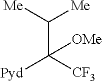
C(C([CF3])([Pyd])[OMe])([Me])[Me]
